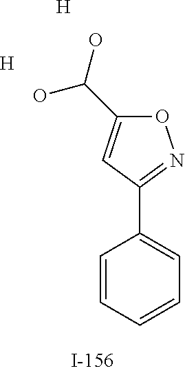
O1C(C(O)O)=CC(C2=CC=CC=C2)=N1.[H].[H]
